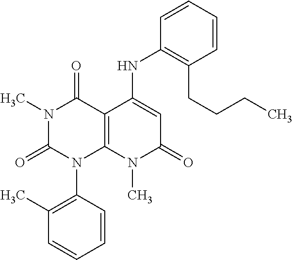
C1=CC(N2C3=C(C(=O)N(C)C2=O)C(NC2=C(CCCC)C=CC=C2)=CC(=O)N3C)=C(C)C=C1
